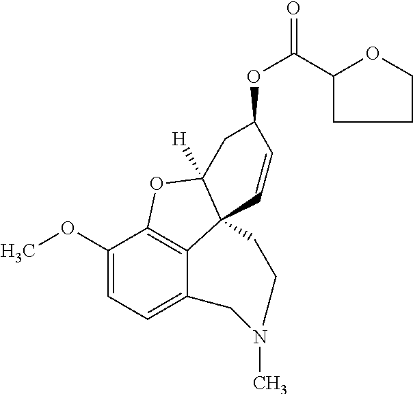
C1(OC)=CC=C2C3=C1OC1([H])C3(C=CC(OC(=O)C3CCCO3)C1)CCN(C)C2
